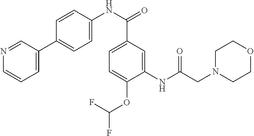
C1(NC(CN2CCOCC2)=O)=CC(C(NC2=CC=C(C3=CC=CN=C3)C=C2)=O)=CC=C1OC(F)F
